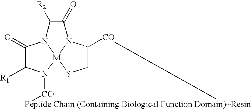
C1(=O)C([R1])N2[M]34SCC(N3C(=O)C([R2])N14)[CO][Peptide Chain (Containing Biological Function Domain)~Resin][CO]2
